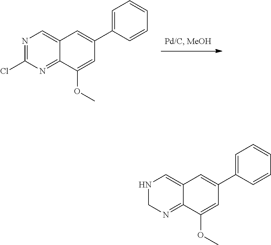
N1=C(Cl)N=C2C(=C1)C=C(C1=CC=CC=C1)C=C2OC.N1CN=C2C(=C1)C=C(C1=CC=CC=C1)C=C2OC
